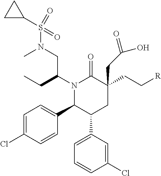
C1=C(Cl)C=CC(C2C(C3=CC=CC(Cl)=C3)CC(CC(=O)O)(CC[R])C(=O)N2C(CN(C)S(C2CC2)(=O)=O)CC)=C1
